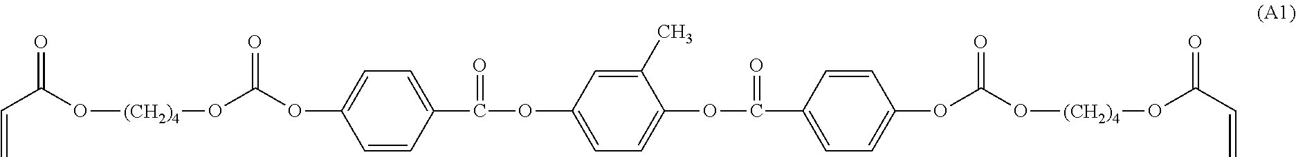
C(=C)C(O[(CH2)4]OC(OC1=CC=C(C(=O)OC2=CC=C(OC(=O)C3=CC=C(OC(O[(CH2)4]OC(C=C)=O)=O)C=C3)C(C)=C2)C=C1)=O)=O
